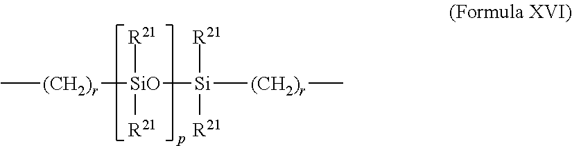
C[(CH2)r][SiO]([Si]([(CH2)r]C)([R21])[R21])([R21])[R21]
